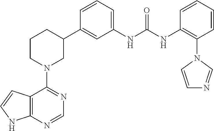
C12=C(N=CN=C1N1CC(C3=CC(NC(NC4=C(N5C=CN=C5)C=CC=C4)=O)=CC=C3)CCC1)NC=C2
